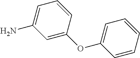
C1=CC(OC2=CC=CC=C2)=CC(N)=C1
